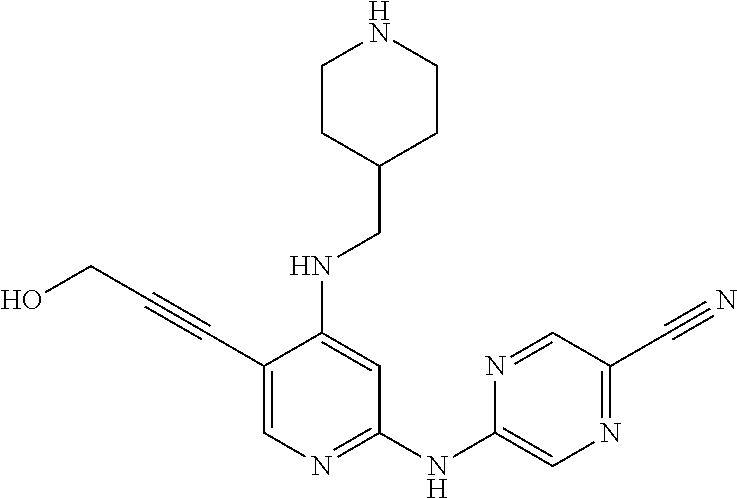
C1(C#CCO)=CN=C(NC2=CN=C(C#N)C=N2)C=C1NCC1CCNCC1
